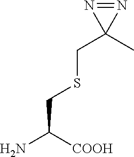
C(C1(C)N=N1)SCC(N)[COOH]
